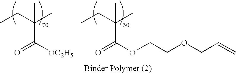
CC(CC)(C)C([OC2H5])=O.CC(CC)(C)C(OCCOCC=C)=O
